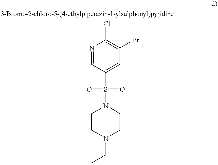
N1=CC(S(N2CCN(CC)CC2)(=O)=O)=CC(Br)=C1Cl
